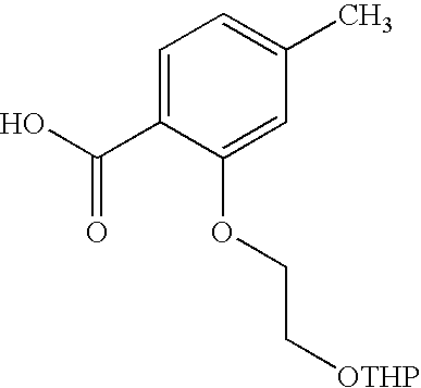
C1=C(C(O)=O)C(OCC[OTHP])=CC(C)=C1
